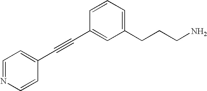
C1(CCCN)=CC=CC(C#CC2=CC=NC=C2)=C1
